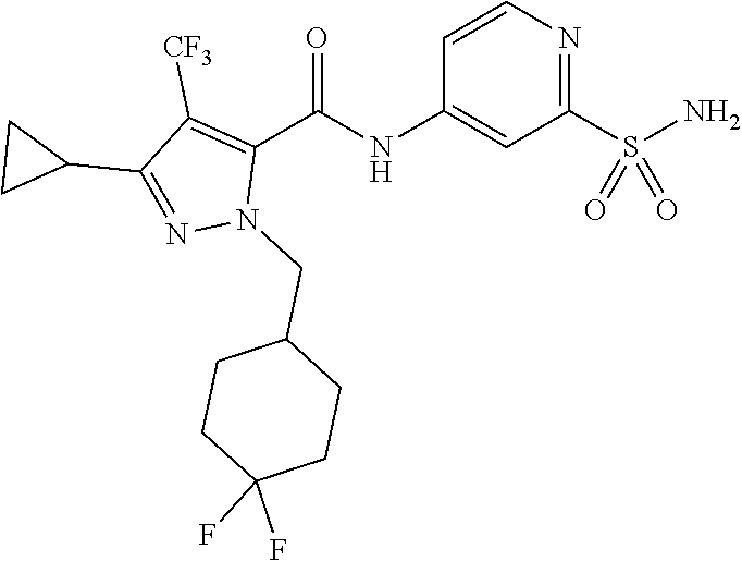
C1=CN=C(S(N)(=O)=O)C=C1NC(C1=C([CF3])C(C2CC2)=NN1CC1CCC(F)(F)CC1)=O
